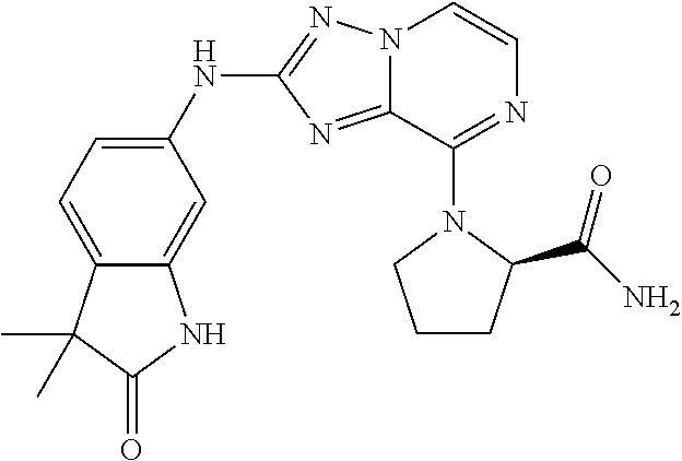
C12=CC(NC3=NN4C(=N3)C(N3C(C(N)=O)CCC3)=NC=C4)=CC=C1C(C)(C)C(=O)N2
